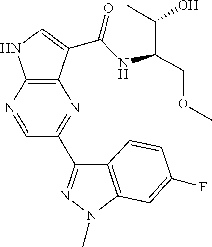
C12=C(C(C(NC(COC)C(C)O)=O)=CN1)N=C(C1=NN(C)C3=C1C=CC(F)=C3)C=N2
